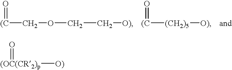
[(C](COCC[O)])=O.[(C]([(CH2)5][O)])=O.[(OC(CR2)p]([O)])=O
